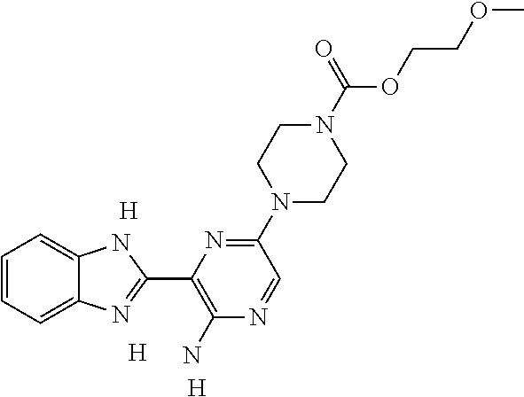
[H].[H].[H].C1=CC=C2C(=C1)NC(C1=C(N)N=CC(N3CCN(C(=O)OCCOC)CC3)=N1)=N2
